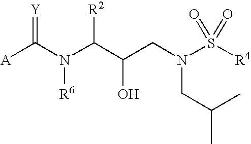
[A]C(N(C(C(CN(S([R4])(=O)=O)CC(C)C)O)[R2])[R6])=[Y]
